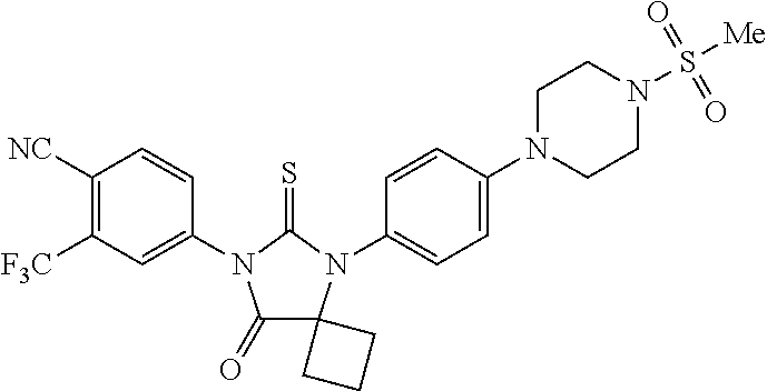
C1([NC])=C([F3C])C=C(N2C(=O)C3(N(C4=CC=C(N5CCN(S([Me])(=O)=O)CC5)C=C4)C2=S)CCC3)C=C1
